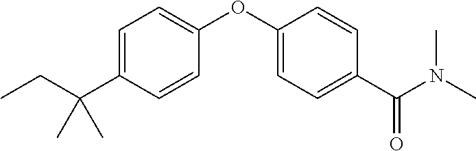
C1=C(C(CC)(C)C)C=CC(OC2=CC=C(C(N(C)C)=O)C=C2)=C1
